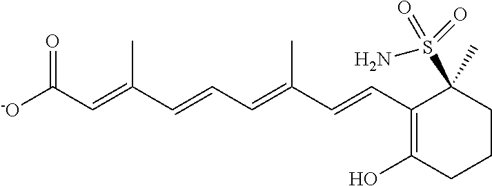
[-O]C(C=C(C=CC=C(C=CC1=C(O)CCCC1(S(N)(=O)=O)C)C)C)=O
